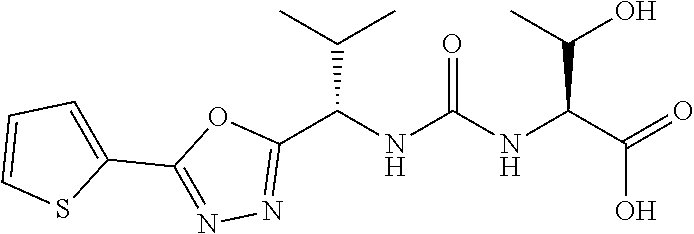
C1(C2=NN=C(C(NC(NC(C(=O)O)C(O)C)=O)C(C)C)O2)=CC=CS1
